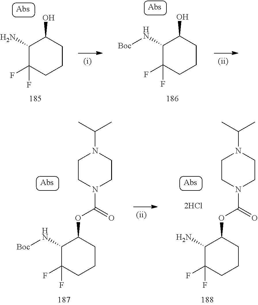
C1(N)C(F)(F)CCCC1O.C1(N[Boc])C(F)(F)CCCC1O.C1(N[Boc])C(F)(F)CCCC1OC(N1CCN(C(C)C)CC1)=O.C1(N)C(F)(F)CCCC1OC(N1CCN(C(C)C)CC1)=O
